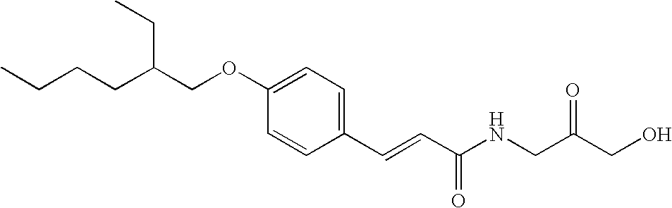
CCCCC(COC1=CC=C(C=CC(NCC(CO)=O)=O)C=C1)CC
